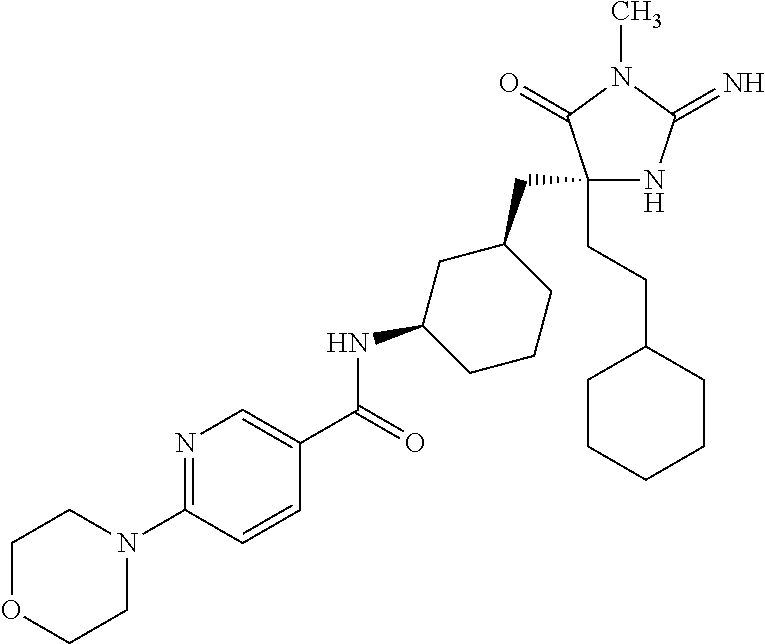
C1(CC2CC(NC(=O)C3=CN=C(N4CCOCC4)C=C3)CCC2)(CCC2CCCCC2)NC(=N)N(C)C1=O
